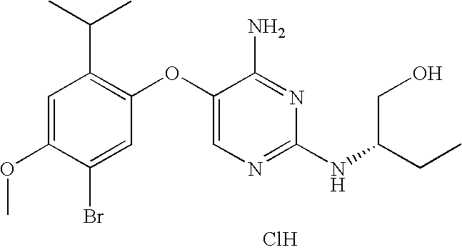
C1=C(OC)C(Br)=CC(OC2=CN=C(NC(CC)CO)N=C2N)=C1C(C)C.Cl
